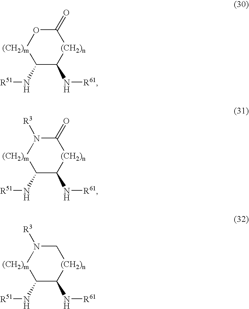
[(CH2)n]1C(=O)O[(CH2)m]C(N[R51])C1N[R61].[(CH2)n]1C(=O)N([R3])[(CH2)m]C(N[R51])C1N[R61].[(CH2)n]1CN([R3])[(CH2)m]C(N[R51])C1N[R61]
